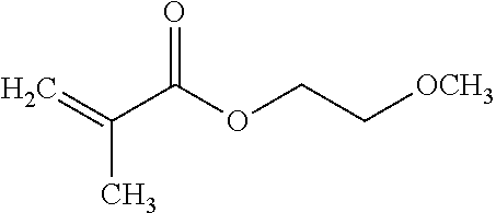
C=C(C(OCC[OCH3])=O)C
